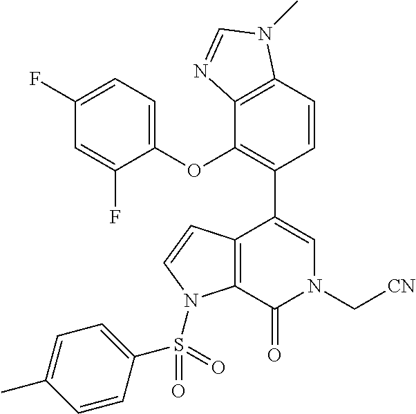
C1(OC2=C(C3=CN(C[CN])C(=O)C4=C3C=CN4S(=O)(C3=CC=C(C)C=C3)=O)C=CC3=C2N=CN3C)=CC=C(F)C=C1F
